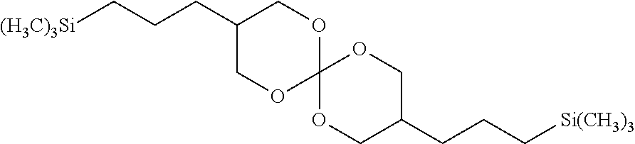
C1(CCC[(H3C)3Si])COC2(OC1)OCC(CCC[Si(CH3)3])CO2
